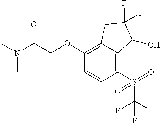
C1(OCC(N(C)C)=O)=C2C(=C(S(C(F)(F)F)(=O)=O)C=C1)C(O)C(F)(F)C2
